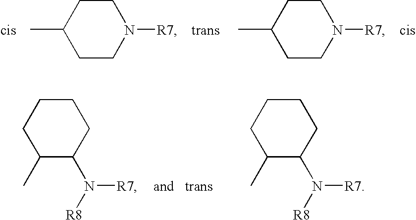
C1CC(C)CCN1[R7].C1CC(C)CCN1[R7].[cis].[cis].C1(C)C(N([R7])[R8])CCCC1.C1(C)C(N([R7])[R8])CCCC1
